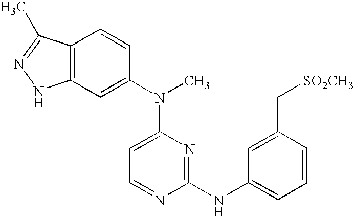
C12=C(C=C(N(C3=CC=NC(NC4=CC=CC(C[SO2CH3])=C4)=N3)C)C=C1)NN=C2C
